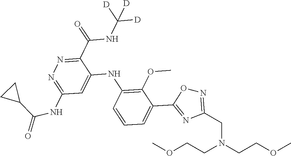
C1(C(NC([D])([D])[D])=O)=NN=C(NC(=O)C2CC2)C=C1NC1=C(OC)C(C2=NC(CN(CCOC)CCOC)=NO2)=CC=C1
